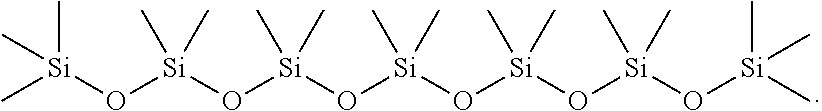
C[Si](O[Si](C)(C)C)(O[Si](O[Si](O[Si](O[Si](O[Si](C)(C)C)(C)C)(C)C)(C)C)(C)C)C
